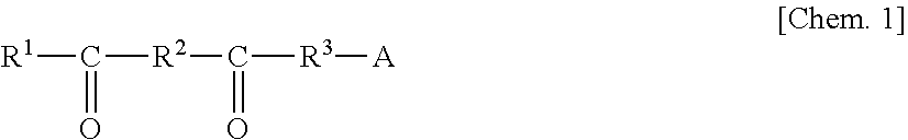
[R1]C(=O)[R2]C([R3][A])=O
